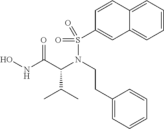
C1=CC=C2C(=C1)C=C(S(N(C(C(C)C)C(NO)=O)CCC1=CC=CC=C1)(=O)=O)C=C2
